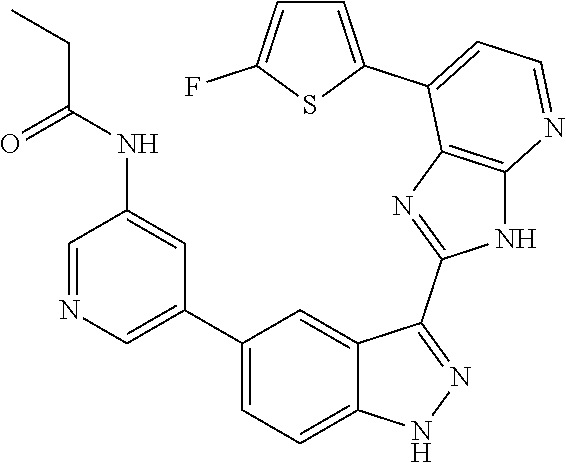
C1=NC=C(C2=CC=C3C(=C2)C(C2=NC4=C(N2)N=CC=C4C2=CC=C(F)S2)=NN3)C=C1NC(=O)CC
